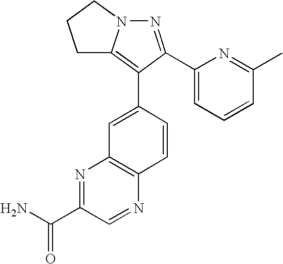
N1=C(C2=CC=CC(C)=N2)C(C2=CC3=C(C=C2)N=CC(C(N)=O)=N3)=C2N1CCC2
